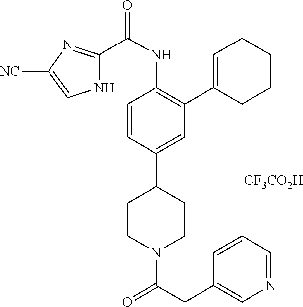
N1C(C(NC2=C(C3=CCCCC3)C=C(C3CCN(C(CC4=CN=CC=C4)=O)CC3)C=C2)=O)=NC([NC])=C1.[CF3CO2H]
